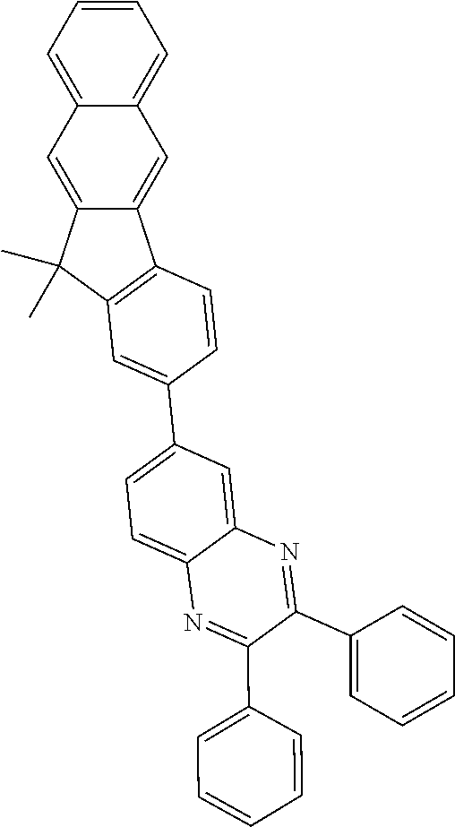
C1=CC=C2C(=C1)C=C1C(=C2)C(C)(C)C2=C1C=CC(C1=CC=C3C(=C1)N=C(C1=CC=CC=C1)C(C1=CC=CC=C1)=N3)=C2
